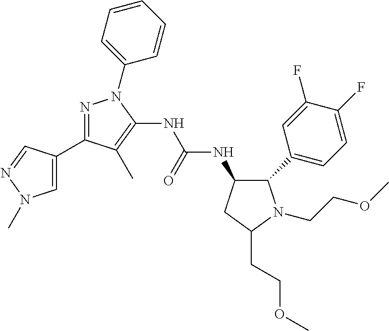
C(NC1C(C2=CC=C(F)C(F)=C2)N(CCOC)C(CCOC)C1)(NC1=C(C)C(C2=CN(C)N=C2)=NN1C1=CC=CC=C1)=O
